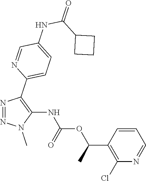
N1=NC(C2=CC=C(NC(C3CCC3)=O)C=N2)=C(NC(OC(C2=C(Cl)N=CC=C2)C)=O)N1C
